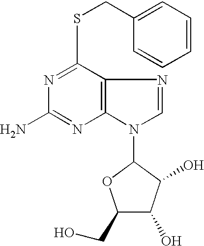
OC1C(O)C(CO)OC1N1C=NC2=C1N=C(N)N=C2SCC1=CC=CC=C1
